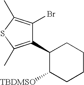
C1(C2=C(C)SC(C)=C2Br)C([TBDMSO])CCCC1
